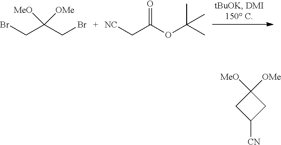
BrCC(CBr)([MeO])[OMe].[NC]CC(OC(C)(C)C)=O.[CN]C1CC([MeO])([OMe])C1
